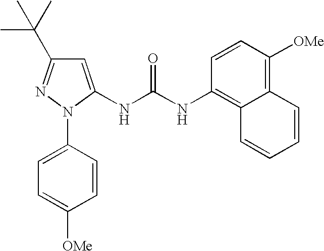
C1=C([OMe])C=CC(N2C(NC(NC3=C4C(=C([OMe])C=C3)C=CC=C4)=O)=CC(C(C)(C)C)=N2)=C1
